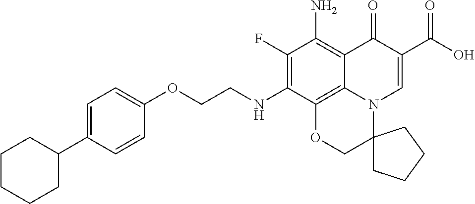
C1(F)=C(NCCOC2=CC=C(C3CCCCC3)C=C2)C2=C3C(=C1N)C(=O)C(C(=O)O)=CN3C1(CO2)CCCC1
